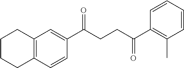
C1(C(CCC(C2=C(C)C=CC=C2)=O)=O)=CC2=C(C=C1)CCCC2
